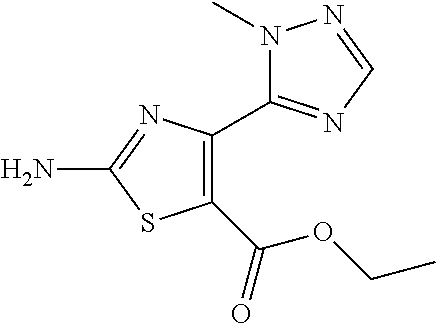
NC1=NC(C2=NC=NN2C)=C(C(OCC)=O)S1
